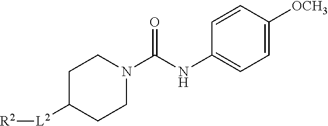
[R2][L2]C1CCN(C(NC2=CC=C([OCH3])C=C2)=O)CC1
